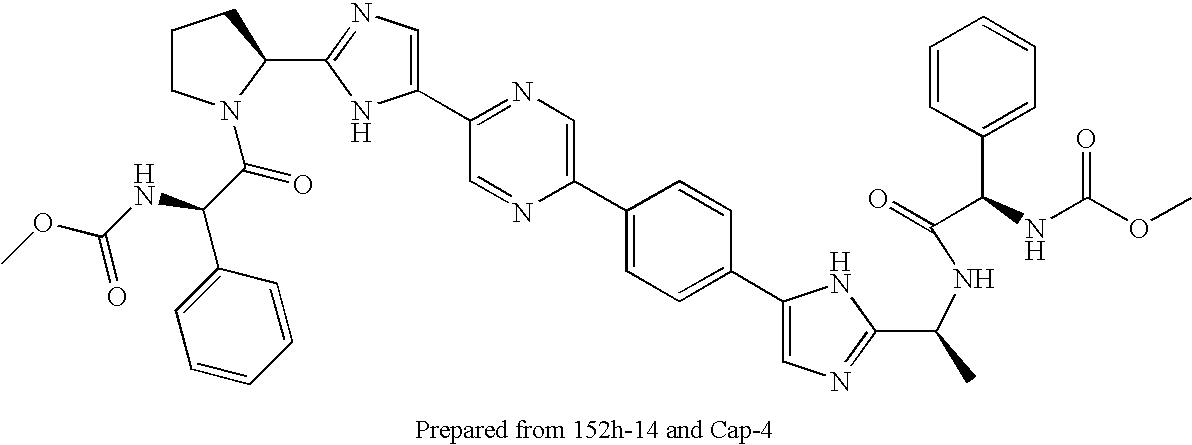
C1(C2=NC=C(C3=CC=C(C4=CN=C(C(C)NC(=O)C(NC(OC)=O)C5=CC=CC=C5)N4)C=C3)N=C2)=CN=C(C2N(C(C(NC(OC)=O)C3=CC=CC=C3)=O)CCC2)N1
